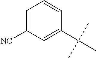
C1=C([NC])C=C(C(C)(C)C)C=C1
